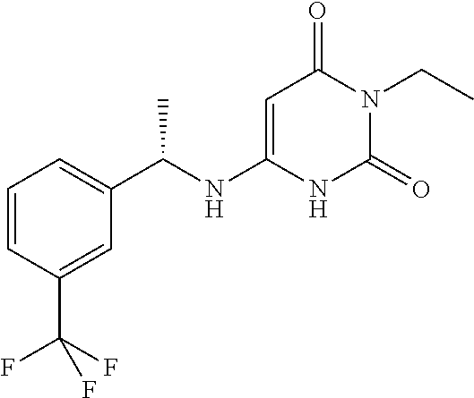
C1=CC(C(F)(F)F)=CC(C(NC2=CC(=O)N(CC)C(=O)N2)C)=C1
